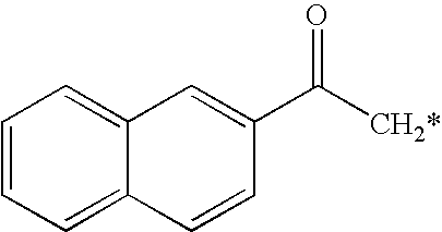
C1=CC=C2C(=C1)C=C(C([CH2*])=O)C=C2
